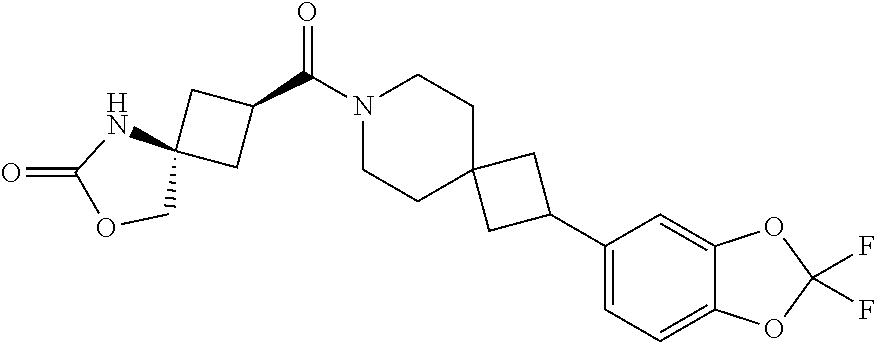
N1(C(C2CC3(C2)NC(=O)OC3)=O)CCC2(CC1)CC(C1=CC=C3C(=C1)OC(F)(F)O3)C2
